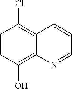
C1=CC(O)=C2C(=C1Cl)C=CC=N2
